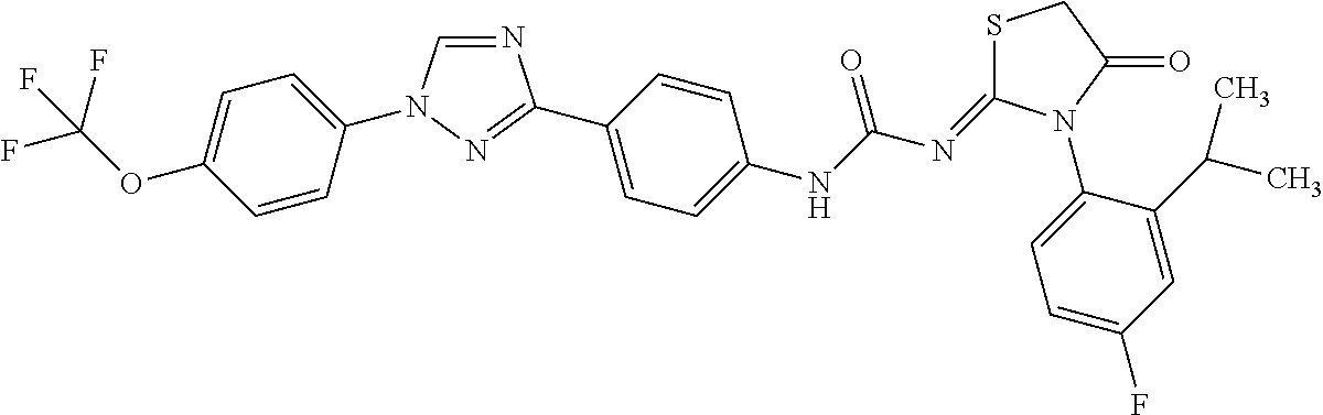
N1=CN(C2=CC=C(OC(F)(F)F)C=C2)N=C1C1=CC=C([N H]C(N=C2SCC(=O)N2C2=CC=C(F)C=C2C(C)C)=O)C=C1
